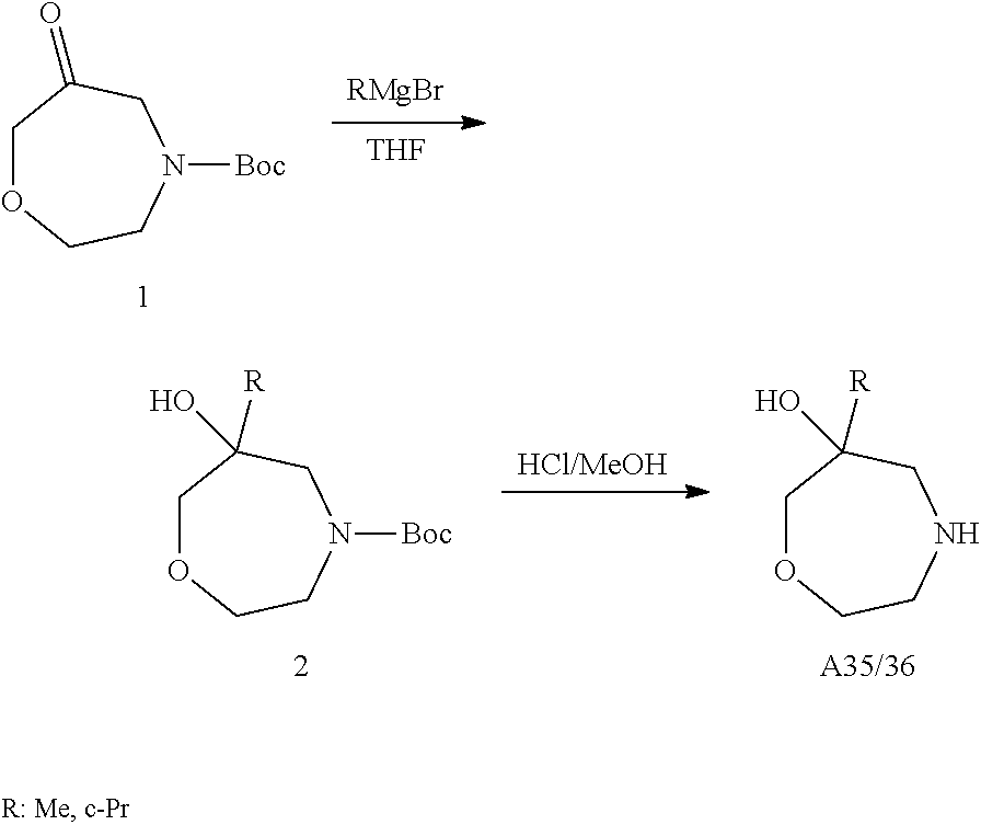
[RMgBr].[THF].C1OCCN([Boc])CC1=O.C1OCCN([Boc])CC1([R])O.[HCl/MeOH].C1OCCNCC1([R])O
